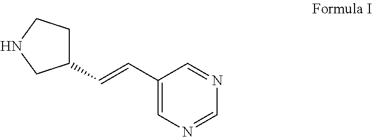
C1(C=CC2=CN=CN=C2)CCNC1
